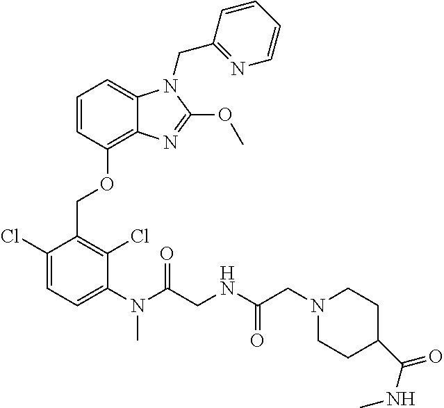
C1(Cl)=CC=C(N(C(CNC(CN2CCC(C(=O)NC)CC2)=O)=O)C)C(Cl)=C1COC1=C2C(=CC=C1)N(CC1=NC=CC=C1)C(OC)=N2
